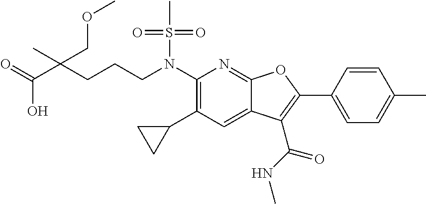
O=C(C(CCCN(C1=C(C2CC2)C=C2C(=N1)OC(C1=CC=C(C)C=C1)=C2C(=O)NC)S(C)(=O)=O)(C)COC)O
